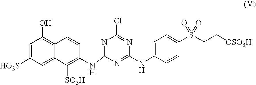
C1=C([HO3S])C=C2C(=C1O)C=CC(NC1=NC(Cl)=NC(NC3=CC=C(S(CC[OSO3H])(=O)=O)C=C3)=N1)=C2[SO3H]
